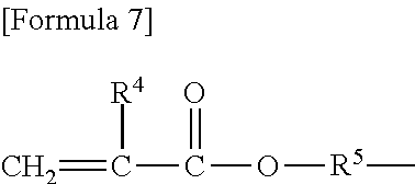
C=C([R4])C(=O)O[R5]C
